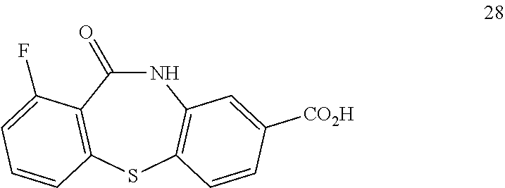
N1C(=O)C2=C(SC3=C1C=C([CO2H])C=C3)C=CC=C2F
